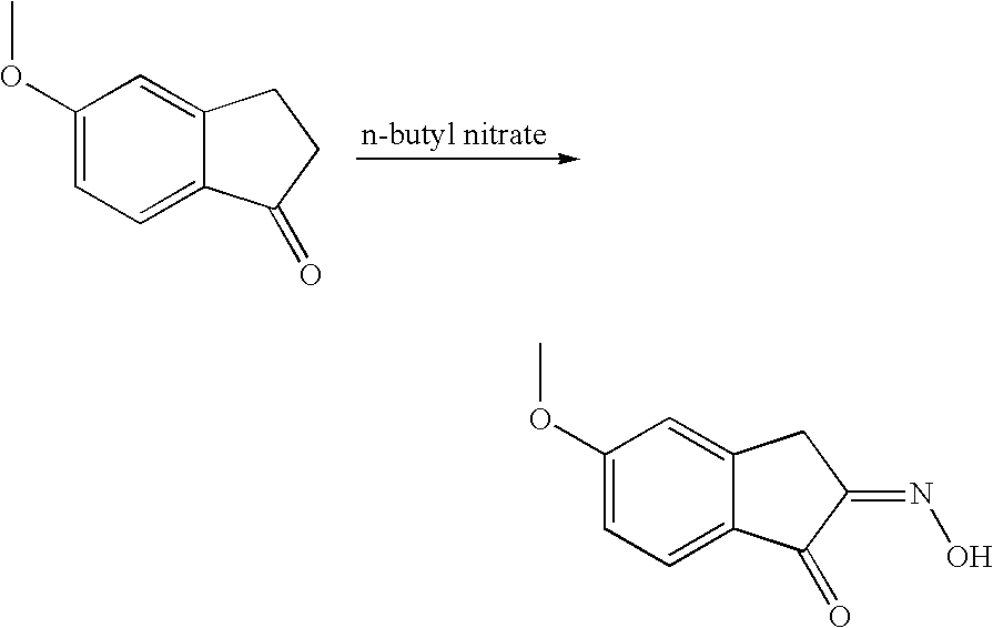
C1(OC)=CC=C2C(=C1)CCC2=O.C1(OC)=CC=C2C(=C1)CC(=NO)C2=O
